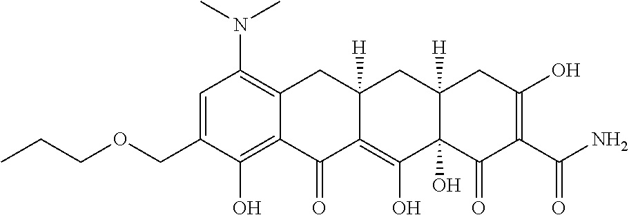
C1=C(COCCC)C(O)=C2C(=C1N(C)C)CC1([H])C(=C(O)C3(O)C([H])(C1)CC(O)=C(C(N)=O)C3=O)C2=O
